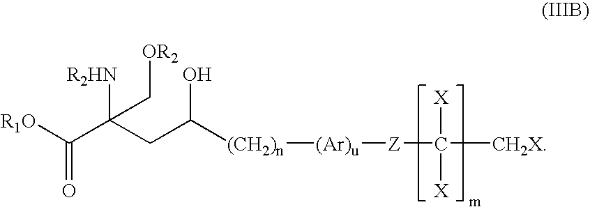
[R1O]C(=O)C([R2HN])(C[OR2])CC([(CH2)n][(Ar)u][Z]C([X])([X])[CH2X])O
